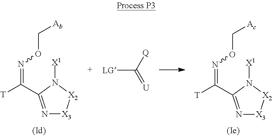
N(=C([T])C1=N[X3][X2]N1[X1])OC[Ab].[LG]C([Q])=[U].N(=C([T])C1=N[X3][X2]N1[X1])OC[Ac]
